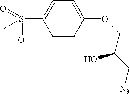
C1=C(S(=O)(=O)C)C=CC(OCC(C[N3])O)=C1
